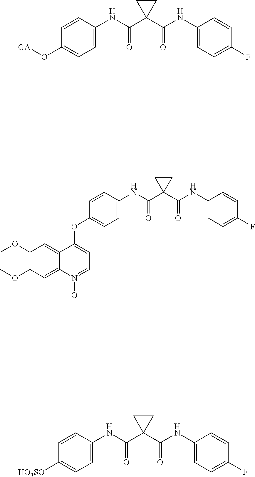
C1(O[GA])=CC=C(NC(C2(C(NC3=CC=C(F)C=C3)=O)CC2)=O)C=C1.C1(OC)=C(OC)C=C2C(=C1)C(OC1=CC=C(NC(C3(C(NC4=CC=C(F)C=C4)=O)CC3)=O)C=C1)=CC=N2O.C1([HO3SO])=CC=C(NC(C2(C(NC3=CC=C(F)C=C3)=O)CC2)=O)C=C1
